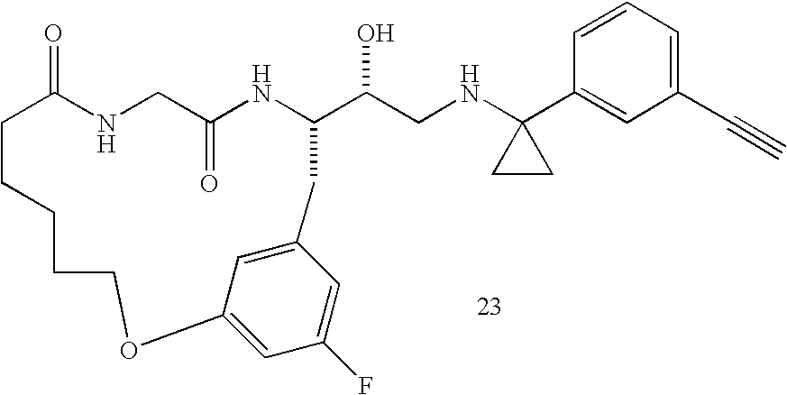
C1=CC=C(C#C)C=C1C1(NCC(O)C2NC(=O)CNC(=O)CCCCCOC3=CC(F)=CC(=C3)C2)CC1
